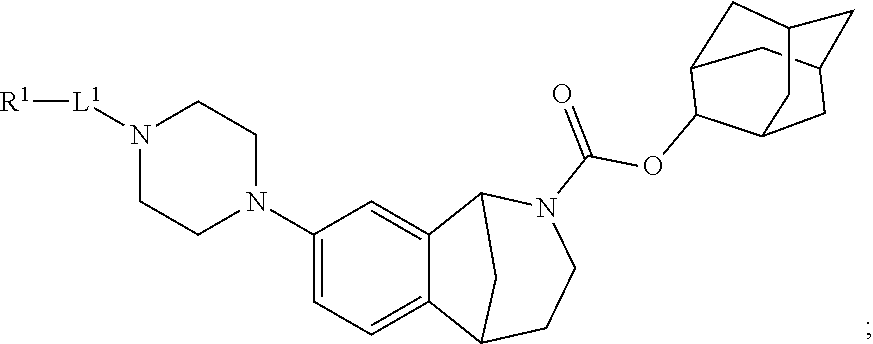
C12CC3CC(C1)CC(C2)C3OC(N1CCC2C3=CC=C(N4CCN([L1][R1])CC4)C=C3C1C2)=O
